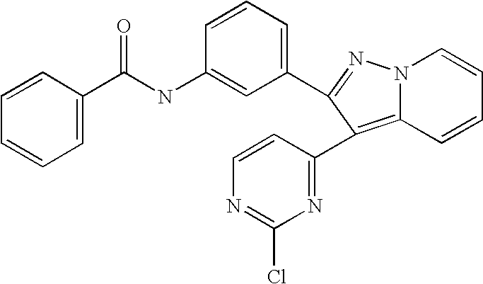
C1=C(C(NC2=CC(C3=NN4C(=C3C3=NC(Cl)=NC=C3)C=CC=C4)=CC=C2)=O)C=CC=C1
